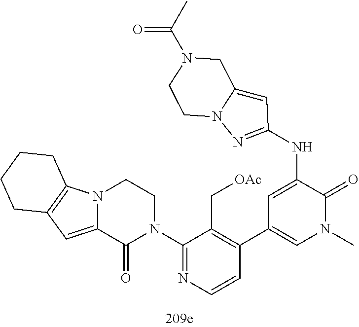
C1=C2N(N=C1NC1=CC(C3=C(C[OAc])C(N4CCN5C(=CC6=C5CCCC6)C4=O)=NC=C3)=CN(C)C1=O)CCN(C(C)=O)C2
